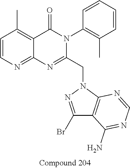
C1=CN=C2C(=C1C)C(=O)N(C1=C(C)C=CC=C1)C(CN1N=C(Br)C3=C1N=CN=C3N)=N2
